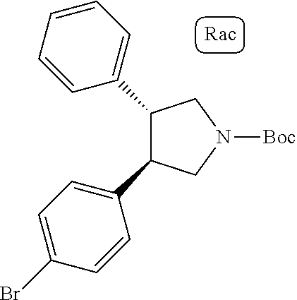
C1(C2=CC=CC=C2)C(C2=CC=C(Br)C=C2)CN([Boc])C1
